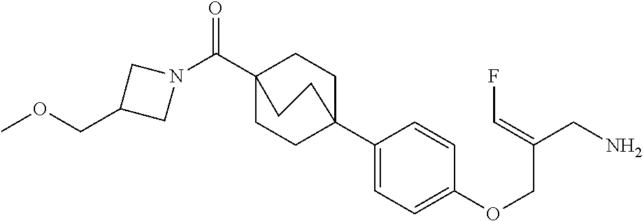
N1(C(C23CCC(C4=CC=C(OCC(CN)=CF)C=C4)(CC2)CC3)=O)CC(COC)C1
